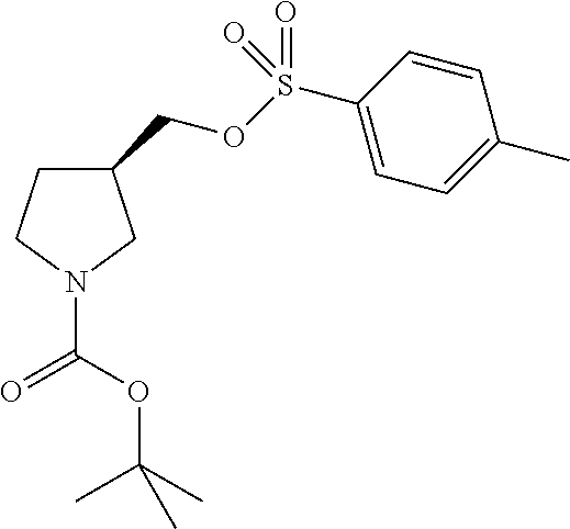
C1(COS(C2=CC=C(C)C=C2)(=O)=O)CCN(C(=O)OC(C)(C)C)C1
